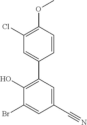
C1=C(C#N)C=C(Br)C(O)=C1C1=CC(Cl)=C(OC)C=C1
